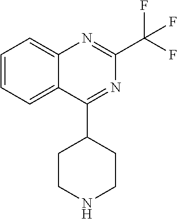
C1=C2N=C(C(F)(F)F)N=C(C3CCNCC3)C2=CC=C1
